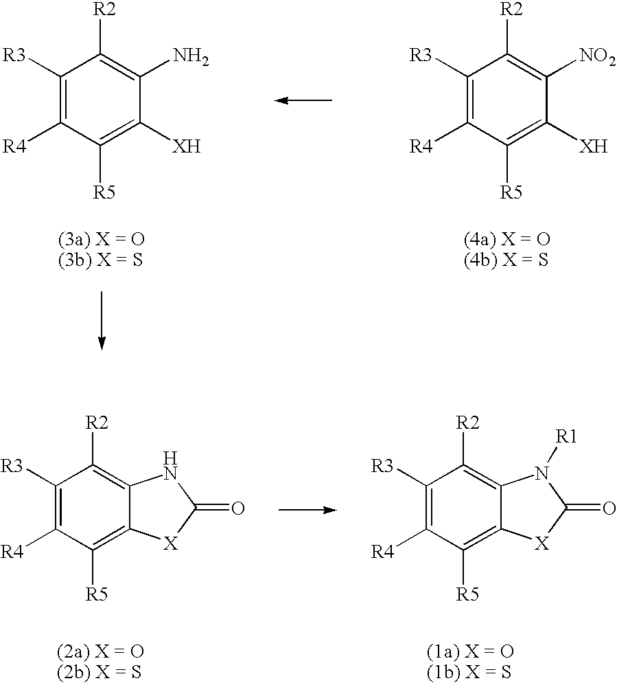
C1([R3])=C([R4])C([R5])=C([XH])C(N)=C1[R2].C1([R3])=C([R4])C([R5])=C([XH])C([NO2])=C1[R2].C1([R3])=C([R4])C([R5])=C2C(=C1[R2])NC(=O)[X]2.C1([R3])=C([R4])C([R5])=C2C(=C1[R2])N([R1])C(=O)[X]2
